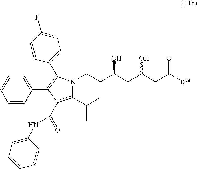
C1=CC(C2=C(C3=CC=C(F)C=C3)N(CCC(CC(CC([R1a])=O)O)O)C(C(C)C)=C2C(=O)NC2=CC=CC=C2)=CC=C1
